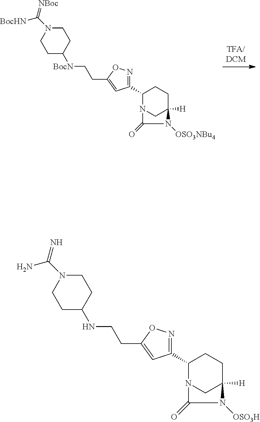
C1(C2=NOC(CC[BocN]C3CCN(C([BocHN])=[NBoc])CC3)=C2)N2CC([H])(CC1)N([OSO3NBu4])C2=O.C1(C2=NOC(CCNC3CCN(C(N)=N)CC3)=C2)N2CC([H])(CC1)N([OSO3H])C2=O
